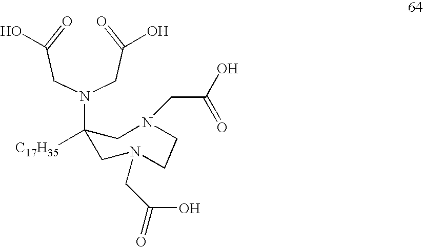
C1([C17H35])(N(CC(=O)O)CC(=O)O)CN(CC(O)=O)CCN(CC(O)=O)C1
